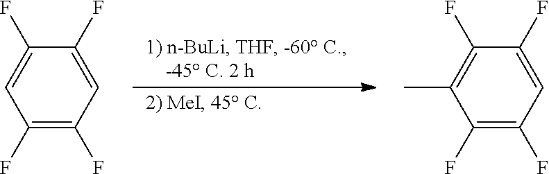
C1(F)=C(F)C=C(F)C(F)=C1.C1(F)=C(F)C=C(F)C(F)=C1C
